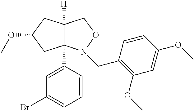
BrC1=CC=CC(C23C([H])(CC(OC)C2)CON3CC2=C(OC)C=C(OC)C=C2)=C1
